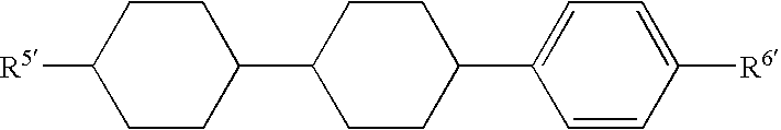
C1([R5])CCC(C2CCC(C3=CC=C([R6])C=C3)CC2)CC1
